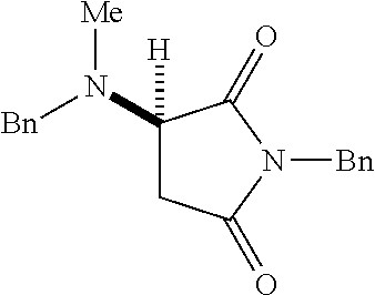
C1(N([Me])[Bn])([H])CC(=O)N([Bn])C1=O
